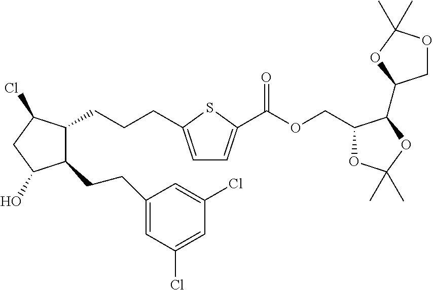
C1(CCC2=CC(Cl)=CC(Cl)=C2)C(CCCC2=CC=C(C(OCC3OC(C)(C)OC3C3COC(C)(C)O3)=O)S2)C(Cl)CC1O
